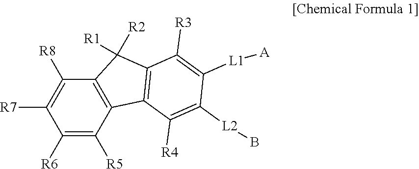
C1([R6])=C([R5])C2=C(C([R8])=C1[R7])C([R2])([R1])C1=C2C([R4])=C([L2]B)C([L1][A])=C1[R3]
